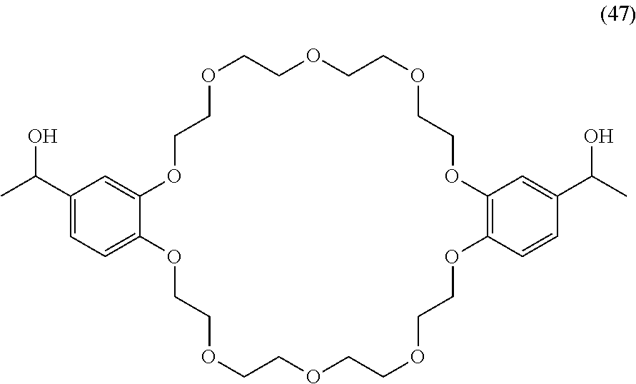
C1(C(C)O)=CC=C2C(=C1)OCCOCCOCCOCCOC1=C(OCCOCCOCCOCCO2)C=CC(C(O)C)=C1
